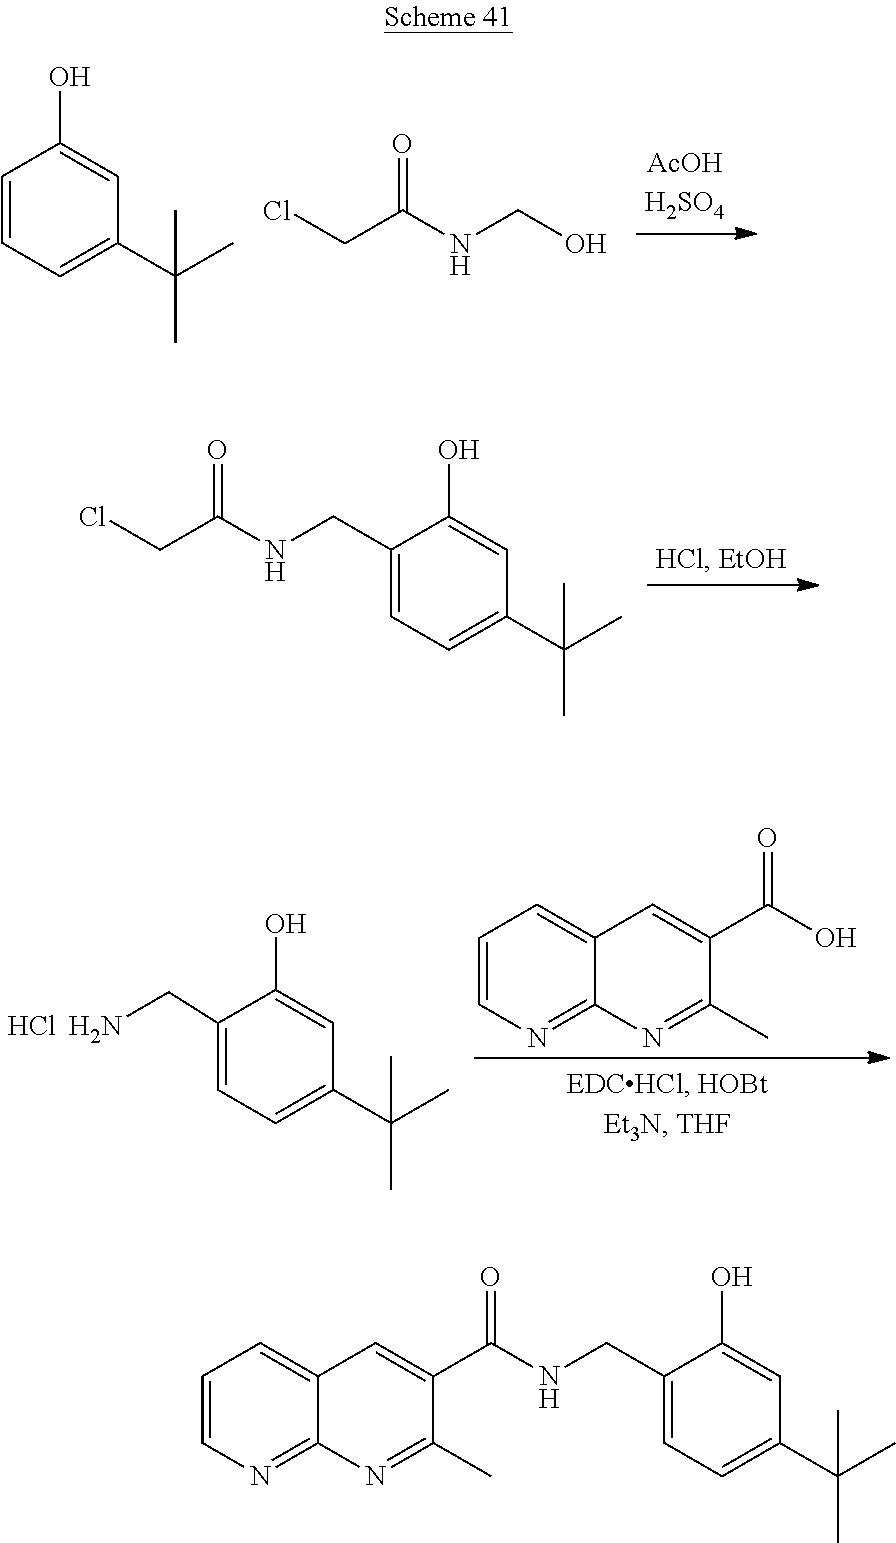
C1=CC=C(C(C)(C)C)C=C1O.ClCC(NCO)=O.C1(CNC(CCl)=O)=CC=C(C(C)(C)C)C=C1O.C1=CN=C2C(=C1)C=C(C(O)=O)C(C)=N2.C1(CN)=CC=C(C(C)(C)C)C=C1O.Cl.C1(CNC(C2=CC3=CC=CN=C3N=C2C)=O)=CC=C(C(C)(C)C)C=C1O
